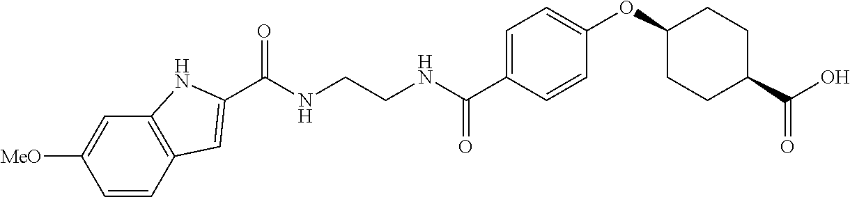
N(CCNC(C1=CC=C(OC2CCC(C(O)=O)CC2)C=C1)=O)C(=O)C1=CC2=C(C=C([MeO])C=C2)N1
